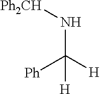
[Ph]C([H])(N[Ph2CH])[H]
